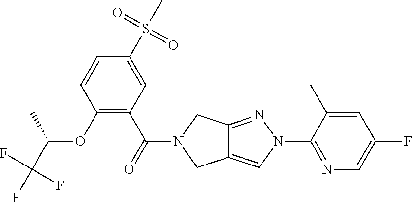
C1=C(C)C(N2C=C3C(=N2)CN(C(C2=C(OC(C(F)(F)F)C)C=CC(S(C)(=O)=O)=C2)=O)C3)=NC=C1F
